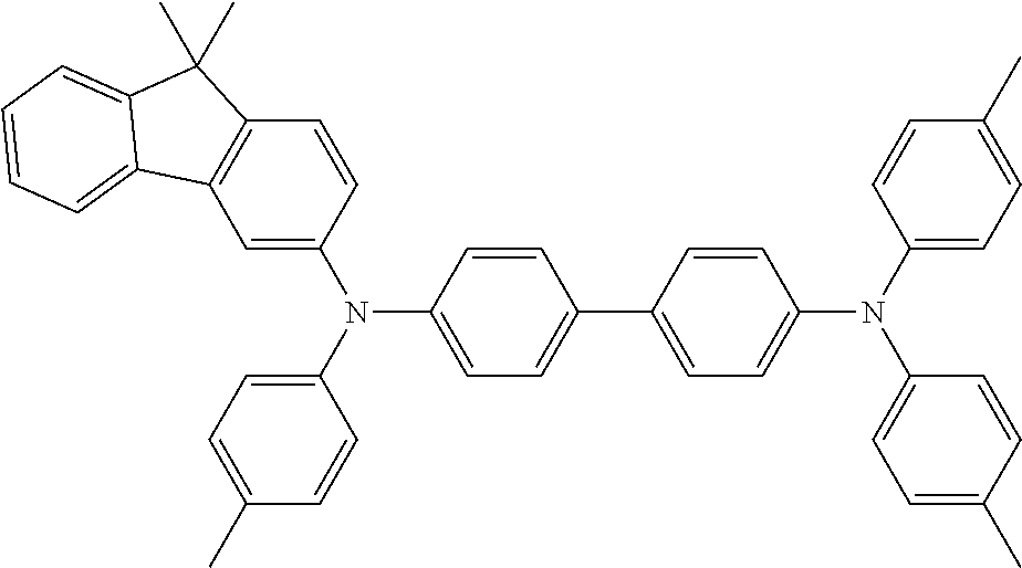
C1=C(N(C2=CC=C(C)C=C2)C2=CC=C(C3=CC=C(N(C4=CC=C(C)C=C4)C4=CC=C(C)C=C4)C=C3)C=C2)C=CC2=C1C1=CC=CC=C1C2(C)C
